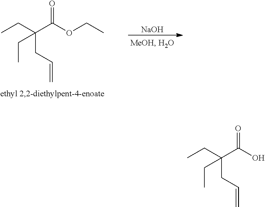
O=C(O)C(CC)(CC=C)CC.O=C(OCC)C(CC)(CC=C)CC.[NaOH]
